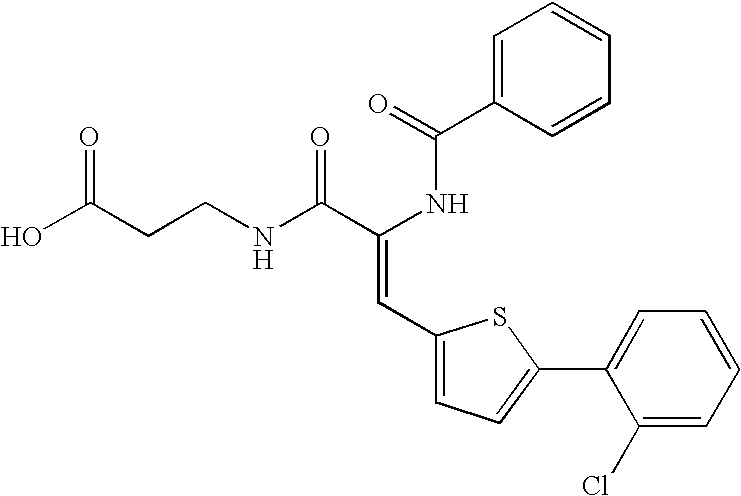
C1=C(C(=O)NC(C(NCCC(O)=O)=O)=CC2=CC=C(C3=CC=CC=C3Cl)S2)C=CC=C1
